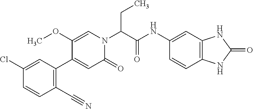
C1(Cl)=CC(C2=CC(=O)N(C(C(NC3=CC4=C(C=C3)NC(=O)N4)=O)CC)C=C2OC)=C(C#N)C=C1
